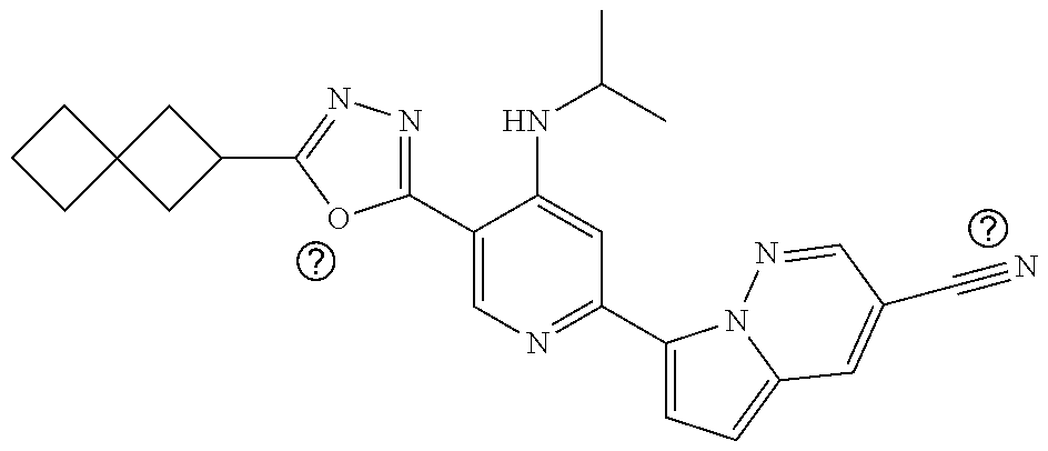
C1(C2=NN=C(C3CC4(C3)CCC4)O2)=CN=C(C2=CC=C3N2N=CC(C#N)=C3)C=C1NC(C)C
